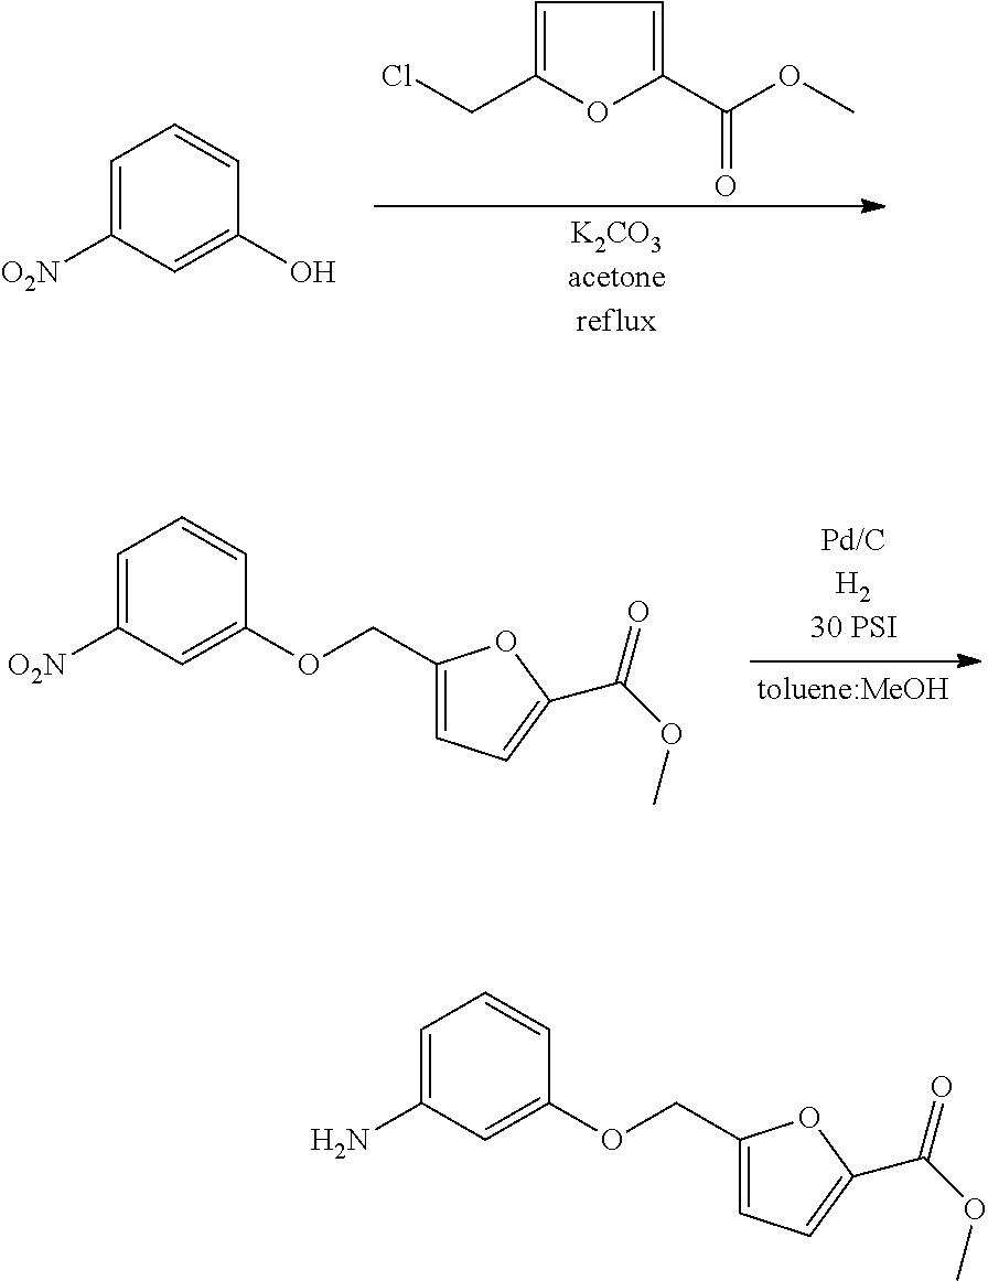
C1=C(N)C=C(OCC2=CC=C(C(OC)=O)O2)C=C1.C1=C([O2N])C=C(O)C=C1.C1=C(CCl)OC(C(OC)=O)=C1.C1=C([O2N])C=C(OCC2=CC=C(C(OC)=O)O2)C=C1
